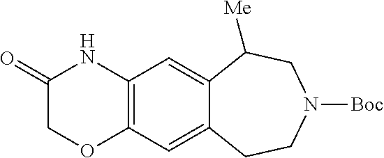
C12=C(C=C3C(=C1)C([Me])CN([Boc])CC3)OCC(=O)N2
